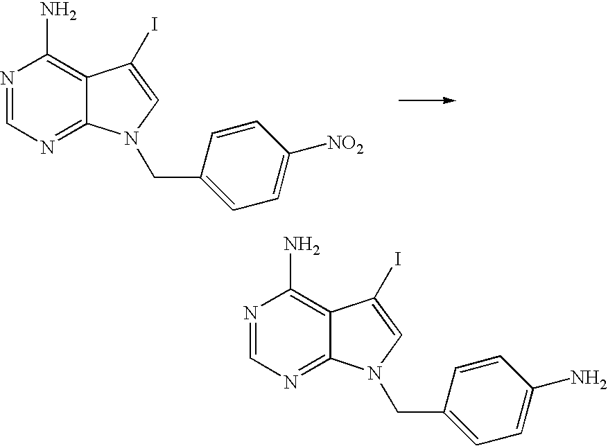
N1=CN=C2C(=C1N)C(I)=CN2CC1=CC=C([NO2])C=C1.N1=CN=C2C(=C1N)C(I)=CN2CC1=CC=C(N)C=C1
